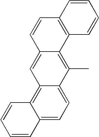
C12=CC=C3C(=C1C=CC=C2)C=C1C(=C3C)C2=C(C=C1)C=CC=C2
